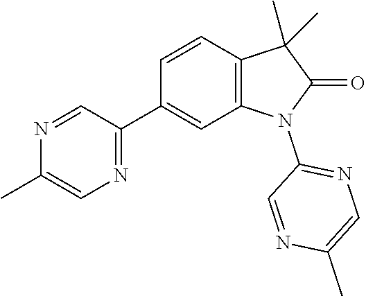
C1(C)=CN=C(C2=CC3=C(C=C2)C(C)(C)C(=O)N3C2=NC=C(C)N=C2)C=N1
